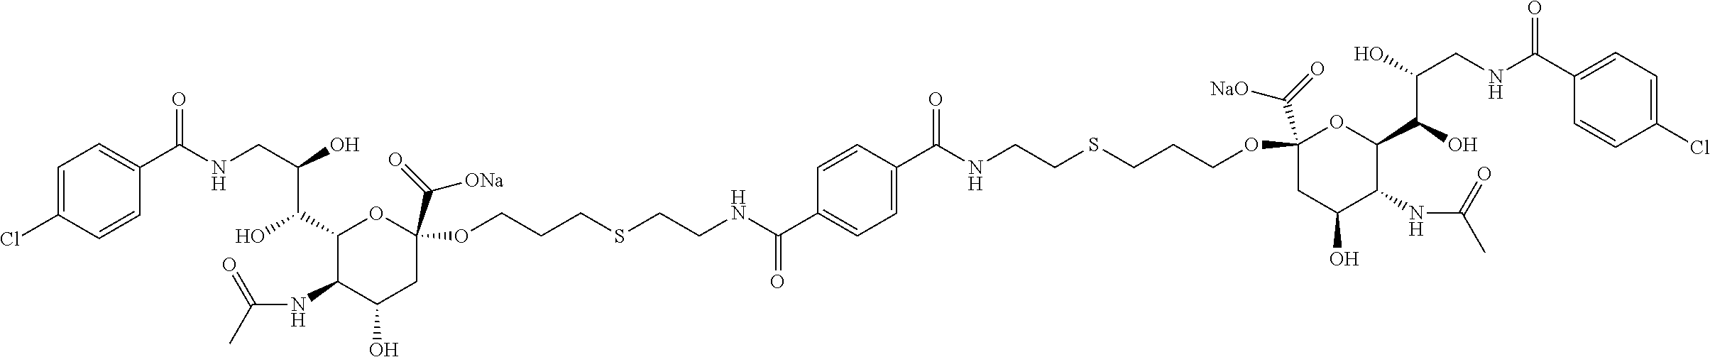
C(NCC(O)C(C1C(NC(C)=O)C(O)CC(C(=O)[ONa])(OCCCSCCNC(C2=CC=C(C(NCCSCCCOC3(C(=O)[NaO])CC(O)C(NC(C)=O)C(C(O)C(O)CNC(C4=CC=C(Cl)C=C4)=O)O3)=O)C=C2)=O)O1)O)(=O)C1=CC=C(Cl)C=C1
